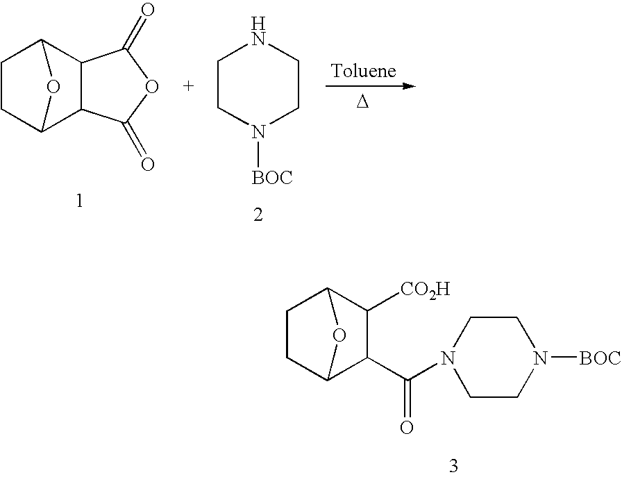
C1C2C(C(=O)N3CCN([BOC])CC3)C([CO2H])C(C1)O2.C1C2C3C(C(C1)O2)C(=O)OC3=O.C1CN([BOC])CCN1.[D]
